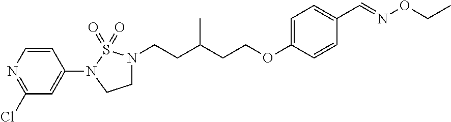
C1CN(CCC(CCOC2=CC=C(C=NOCC)C=C2)C)S(=O)(=O)N1C1=CC(Cl)=NC=C1
